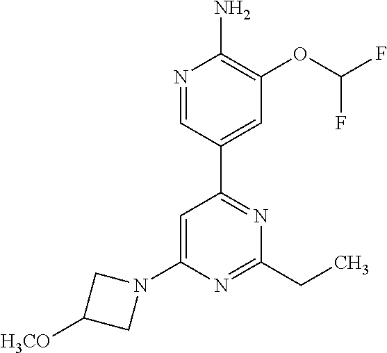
N1=CC(C2=NC(CC)=NC(N3CC([H3CO])C3)=C2)=CC(OC(F)F)=C1N
